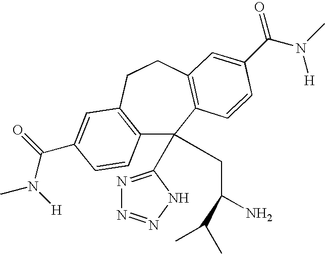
C12=C(CCC3=C(C1(C1=NN=NN1)CC(N)C(C)C)C=CC(C(N(C)[H])=O)=C3)C=C(C(=O)N([H])C)C=C2
